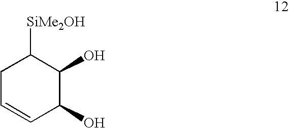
C1C=CC(O)C(O)C1[SiMe2OH]
